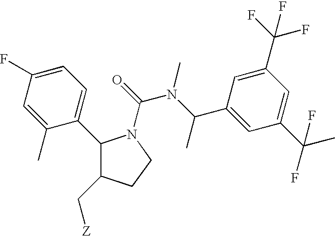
C1(C2=CC=C(F)C=C2C)C(C[Z])CCN1C(=O)N(C(C1=CC(C(C)(F)F)=CC(C(F)(F)F)=C1)C)C
